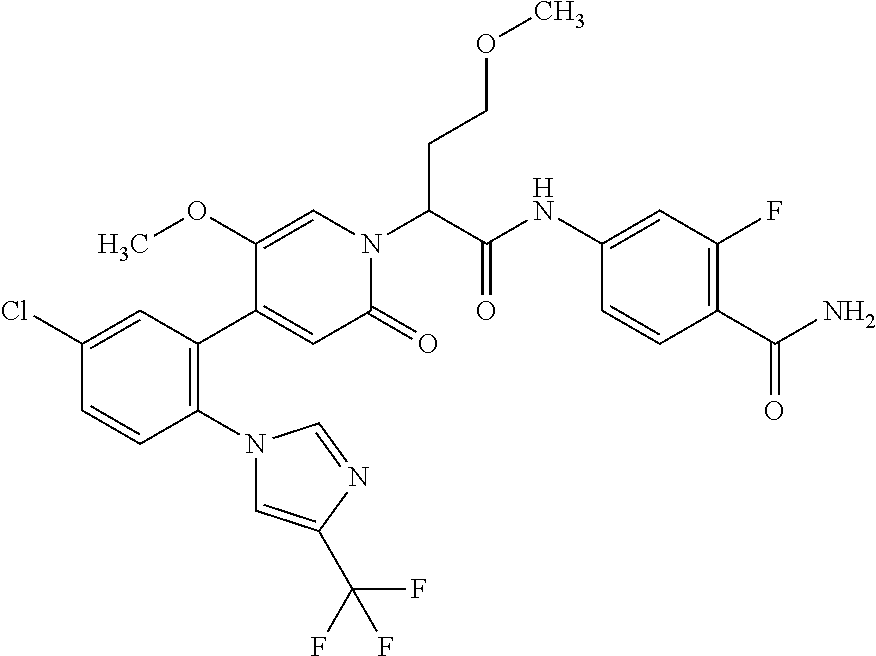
C1(N2C=C(C(F)(F)F)N=C2)=C(C2=CC(=O)N(C(C(NC3=CC(F)=C(C(N)=O)C=C3)=O)CCOC)C=C2OC)C=C(Cl)C=C1
